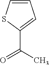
C1=CSC(C(C)=O)=C1
